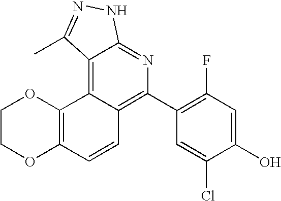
C1=C(O)C(Cl)=CC(C2=C3C(=C4C(=N2)NN=C4C)C2=C(C=C3)OCCO2)=C1F
